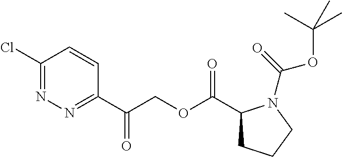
C1(Cl)=NN=C(C(COC(C2CCCN2C(OC(C)(C)C)=O)=O)=O)C=C1
